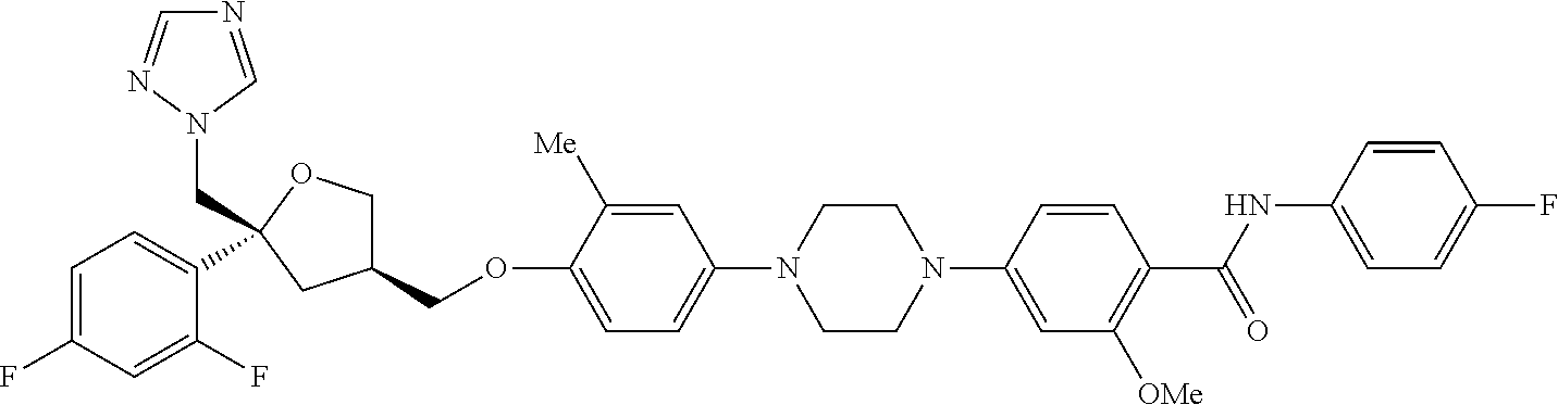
C1=C(F)C=C(F)C(C2(CN3C=NC=N3)OCC(COC3=CC=C(N4CCN(C5=CC([OMe])=C(C(NC6=CC=C(F)C=C6)=O)C=C5)CC4)C=C3[Me])C2)=C1
